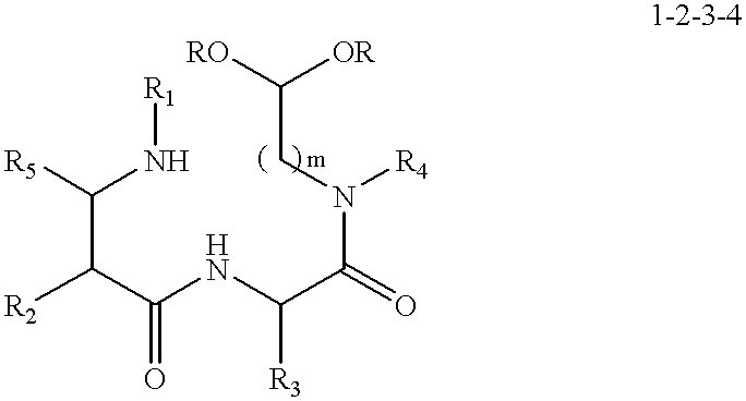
C(C([R2])C(NC(C(=O)N(CC([RO])[OR])[R4])[R3])=O)([R5])N[R1]
